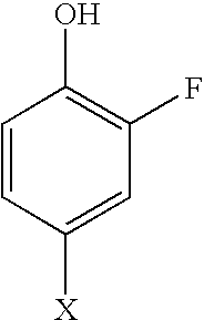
C1=CC([X])=CC(F)=C1O
